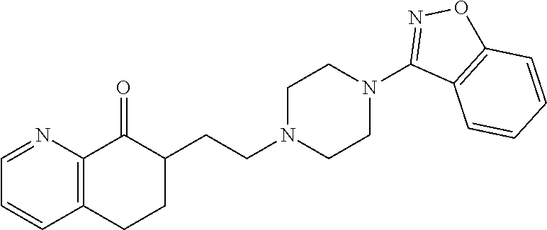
C1=NC2=C(C=C1)CCC(CCN1CCN(C3=NOC4=C3C=CC=C4)CC1)C2=O
